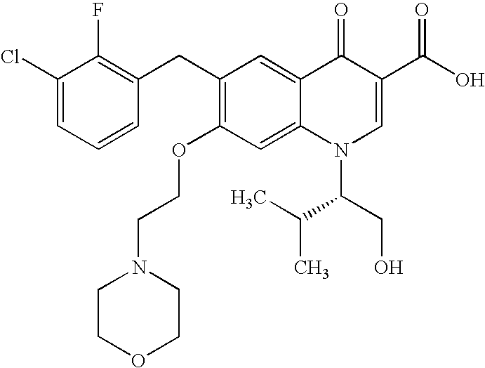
C1(Cl)=CC=CC(CC2=C(OCCN3CCOCC3)C=C3C(=C2)C(=O)C(C(O)=O)=CN3C(C(C)C)CO)=C1F
